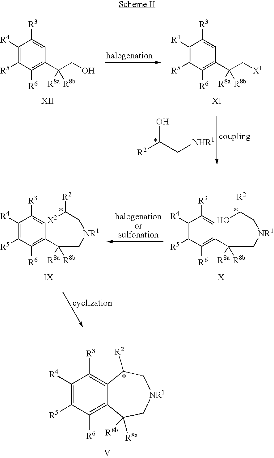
C1([R4])=C([R5])C([R6])=C2C(=C1[R3])C([R2])C[NR1]CC2([R8a])[R8b].[V].OC(C[NHR1])[R2].C1([R4])=C([R5])C([R6])=C(C(CO)([R8a])[R8b])C=C1[R3].C1([R4])=C([R5])C([R6])=C(C(C[X1])([R8a])[R8b])C=C1[R3].C1([R4])=C([R5])C([R6])=C(C(C[NR1]CC([R2])O)([R8a])[R8b])C=C1[R3].C1([R4])=C([R5])C([R6])=C(C(C[NR1]CC([R2])[X2])([R8a])[R8b])C=C1[R3]
